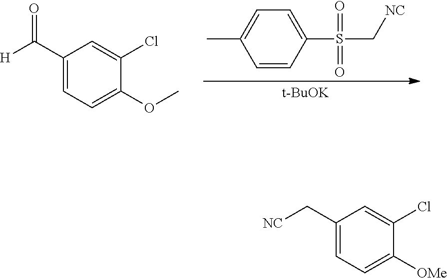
C1=C(Cl)C(OC)=CC=C1C([H])=O.O=S(=O)(C1=CC=C(C)C=C1)C[NC].[t-BuOK].C1=C(Cl)C([OMe])=CC=C1C[NC]
